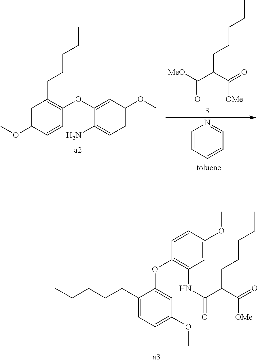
C(CC1=CC=C(OC)C=C1OC1=C(NC(C(C(=O)[OMe])CCCCC)=O)C=C(OC)C=C1)CCC.C(C(C(=O)[OMe])CCCCC)(=O)[MeO].O(C)C1=CC(CCCCC)=C(OC2=CC(OC)=CC=C2N)C=C1.C1=CC=CC=N1
